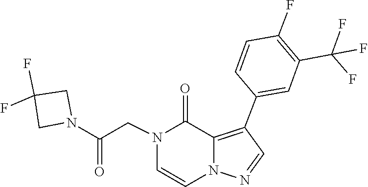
C1=CN2C(=C(C3=CC(C(F)(F)F)=C(F)C=C3)C=N2)C(=O)N1CC(N1CC(F)(F)C1)=O
